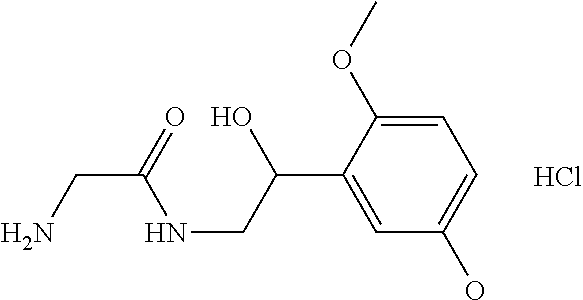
C1=C(OC)C(C(CNC(CN)=O)O)=CC(O)=C1.Cl
